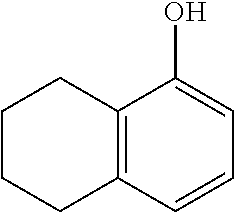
C1CCC2=C(C1)C(O)=CC=C2
